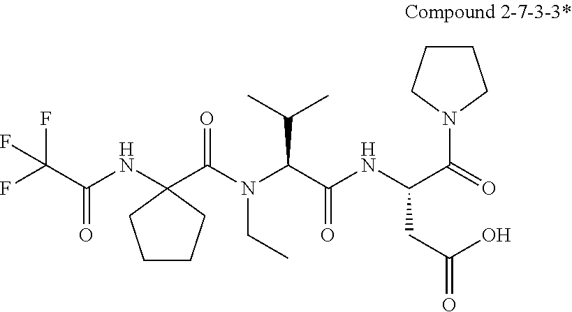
N(CC)(C(C(=O)NC(CC(O)=O)C(=O)N1CCCC1)C(C)C)C(C1(NC(C(F)(F)F)=O)CCCC1)=O
